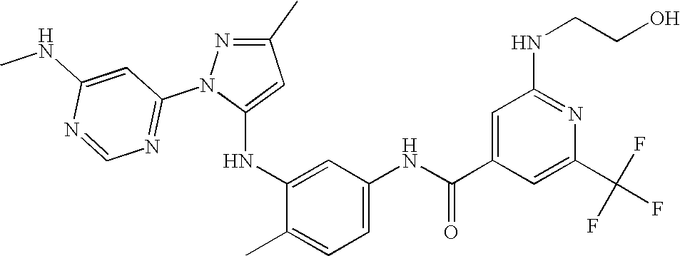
C1(C)=NN(C2=NC=NC(NC)=C2)C(NC2=CC(NC(=O)C3=CC(NCCO)=NC(C(F)(F)F)=C3)=CC=C2C)=C1
